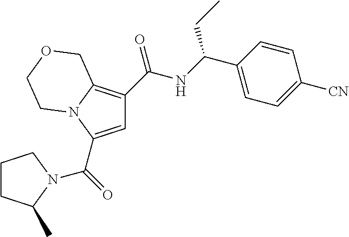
C1=C(C(=O)N2C(C)CCC2)N2C(=C1C(NC(C1=CC=C([CN])C=C1)CC)=O)COCC2
